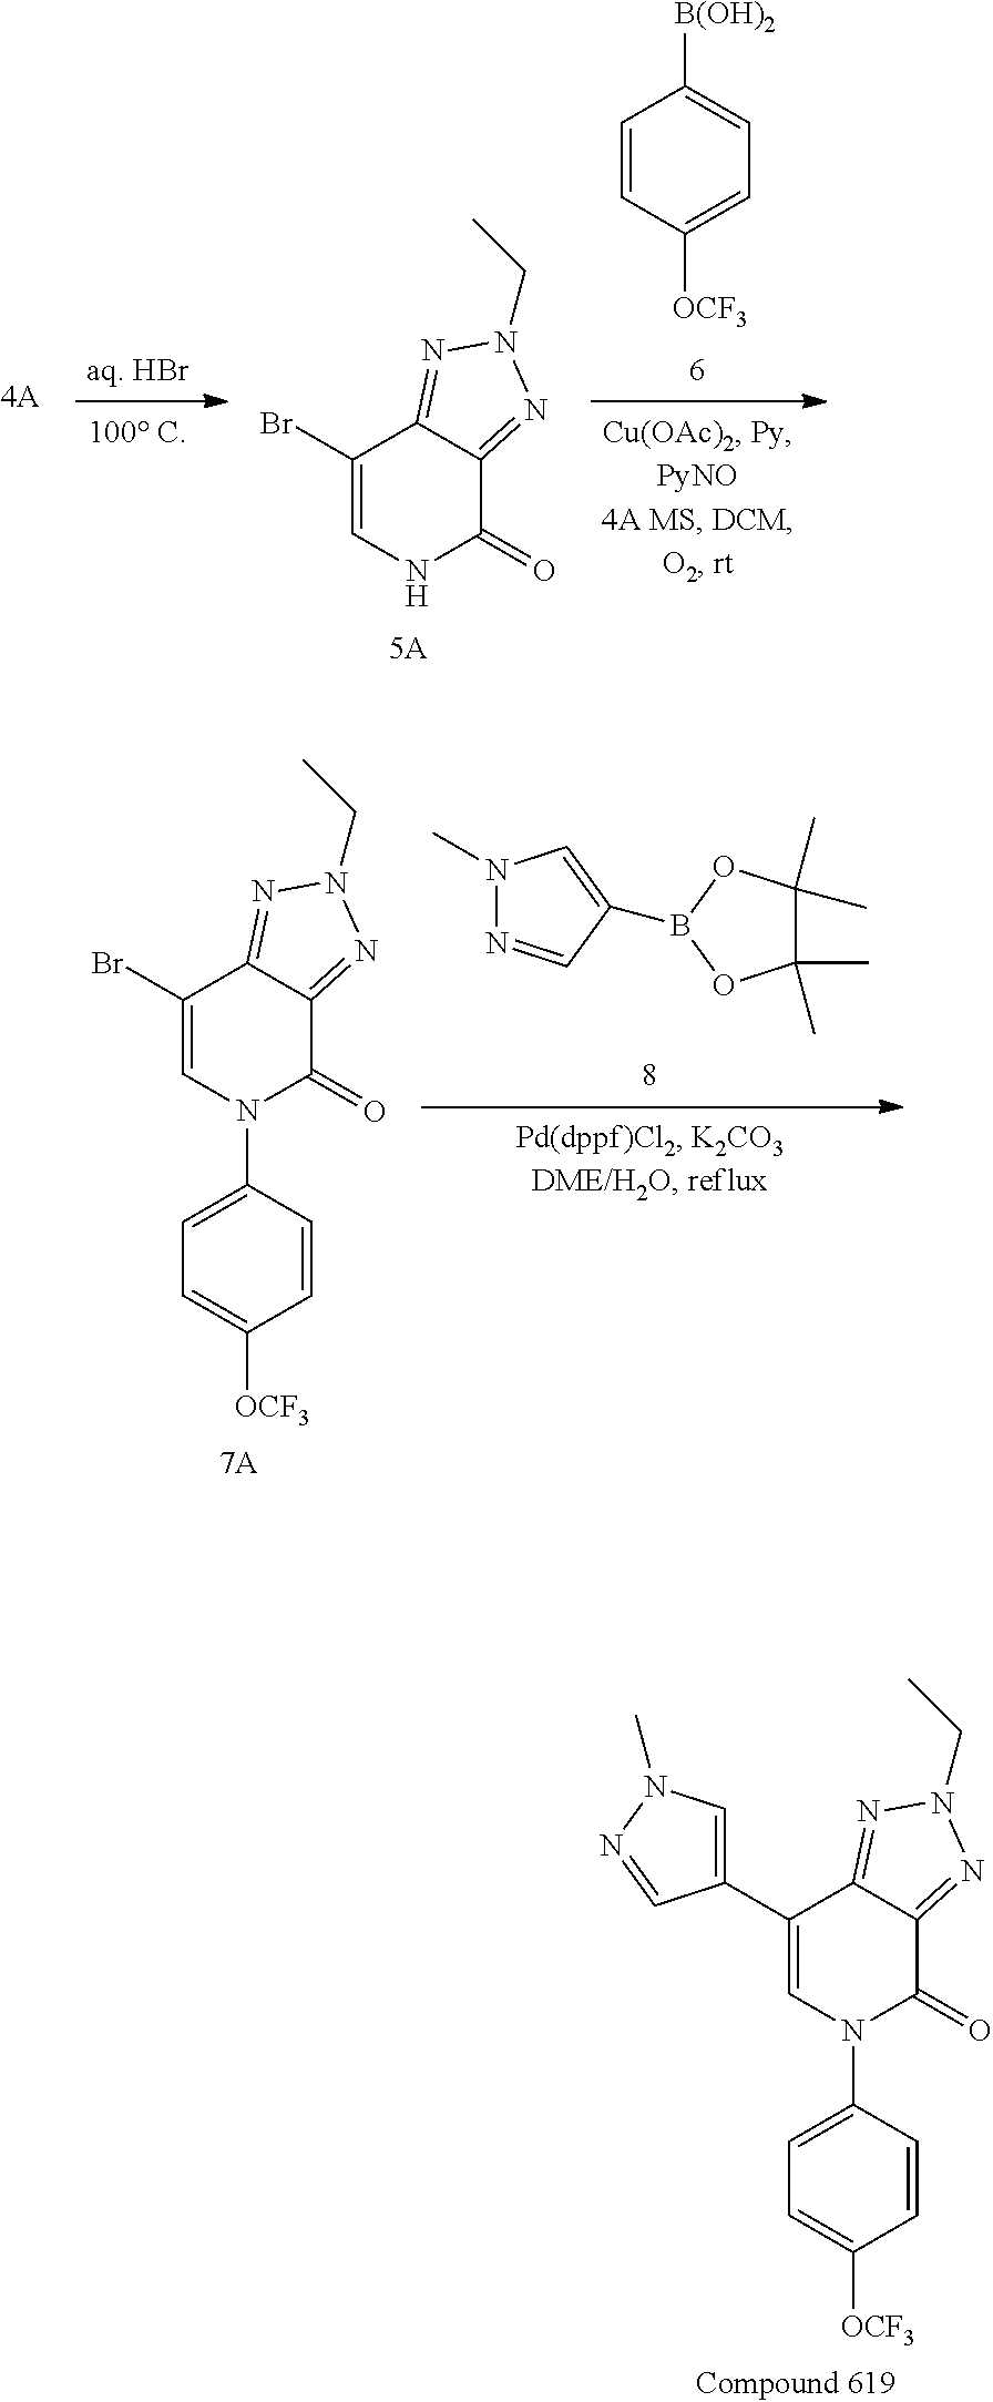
C1(Br)=CNC(=O)C2=NN(CC)N=C12.C1=CC([OCF3])=CC=C1[B(OH)2].N1(C)N=CC(B2OC(C)(C)C(C)(C)O2)=C1.C1(Br)=CN(C2=CC=C([OCF3])C=C2)C(=O)C2=NN(CC)N=C12.C1(C2=CN(C)N=C2)=CN(C2=CC=C([OCF3])C=C2)C(=O)C2=NN(CC)N=C12
